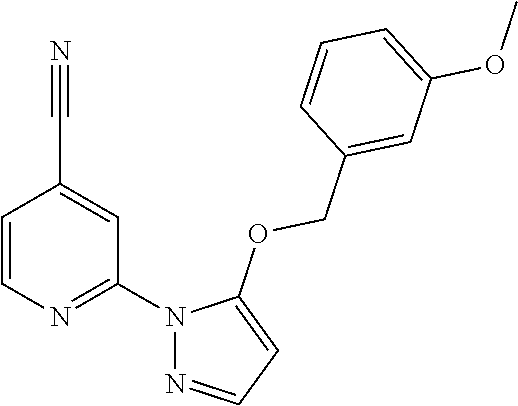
C1=CN=C(N2N=CC=C2OCC2=CC(OC)=CC=C2)C=C1C#N
